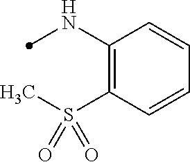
C1(NC)=C(S(C)(=O)=O)C=CC=C1
